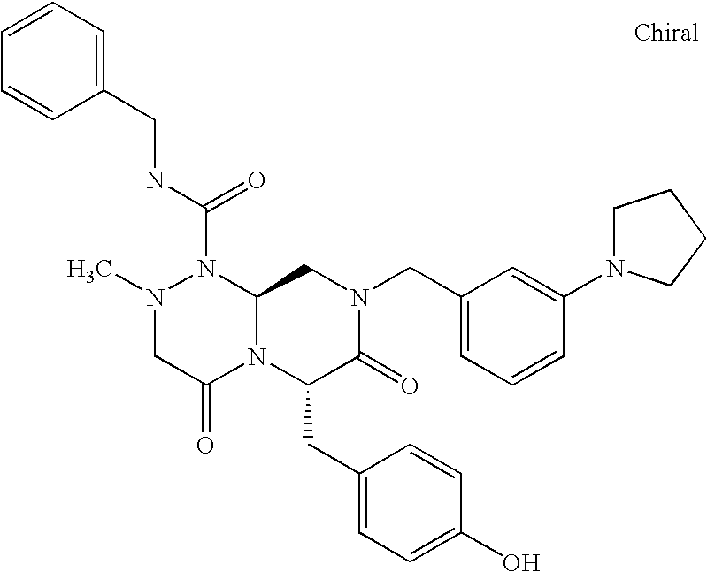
CN1CC(=O)N2C(N1C(NCC1=CC=CC=C1)=O)CN(CC1=CC=CC(N3CCCC3)=C1)C(=O)C2CC1=CC=C(O)C=C1
